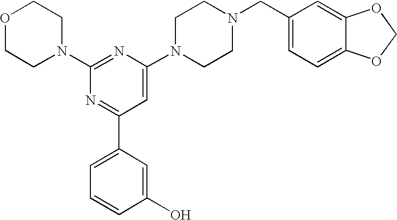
C1(N2CCOCC2)=NC(N2CCN(CC3=CC=C4C(=C3)OCO4)CC2)=CC(C2=CC=CC(O)=C2)=N1
